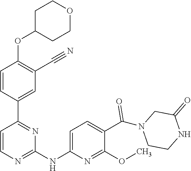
O(C1=C(C#N)C=C(C2=NC(NC3=CC=C(C(N4CCNC(=O)C4)=O)C(OC)=N3)=NC=C2)C=C1)C1CCOCC1
